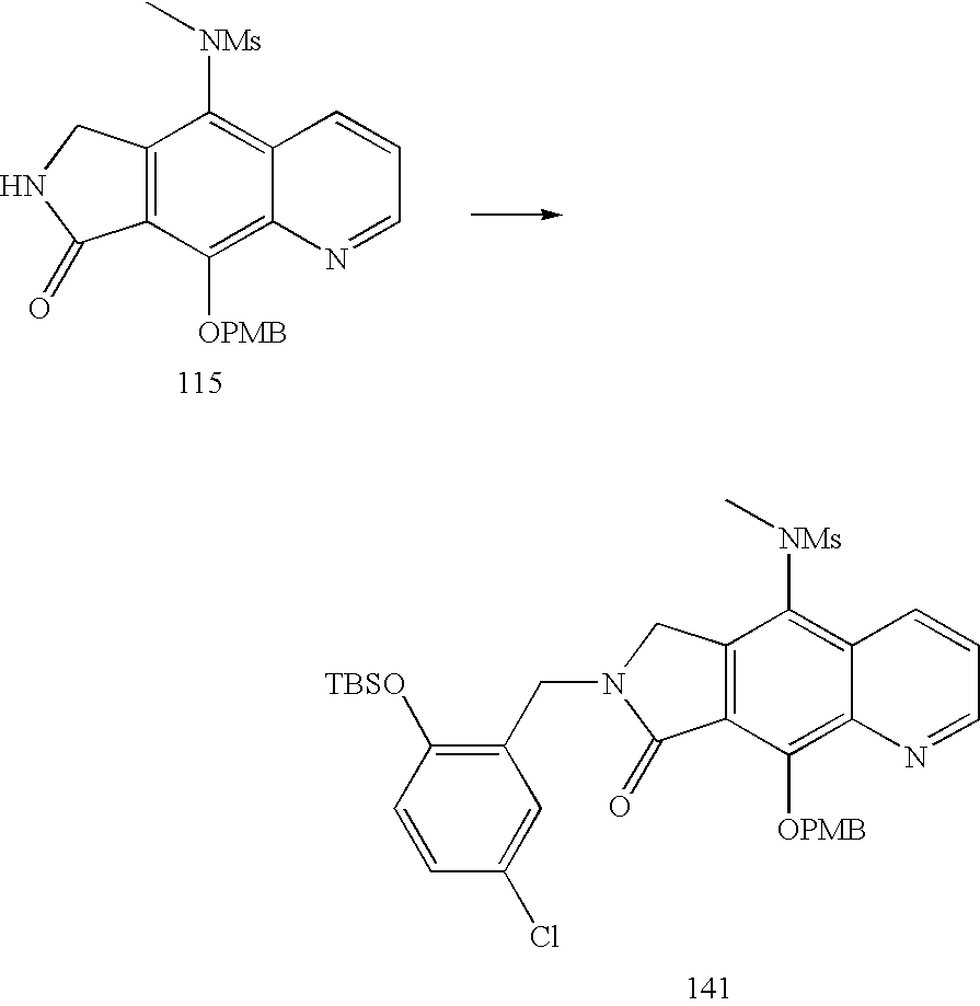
C12=C(C([OPMB])=C3C(=C1[NMs]C)C=CC=N3)C(=O)N(CC1=C([TBSO])C=CC(Cl)=C1)C2.C12=C(C([OPMB])=C3C(=C1[NMs]C)C=CC=N3)C(=O)NC2
